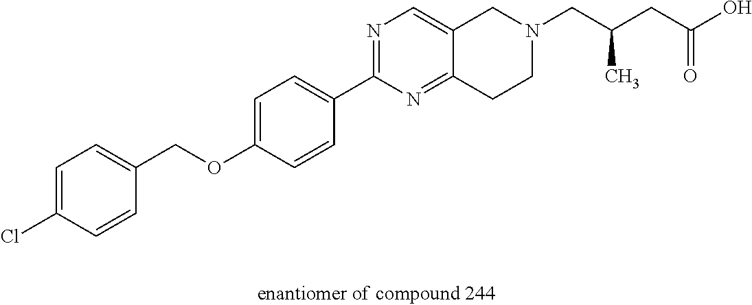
C1=C(Cl)C=CC(COC2=CC=C(C3=NC=C4C(=N3)CCN(CC(C)CC(=O)O)C4)C=C2)=C1
